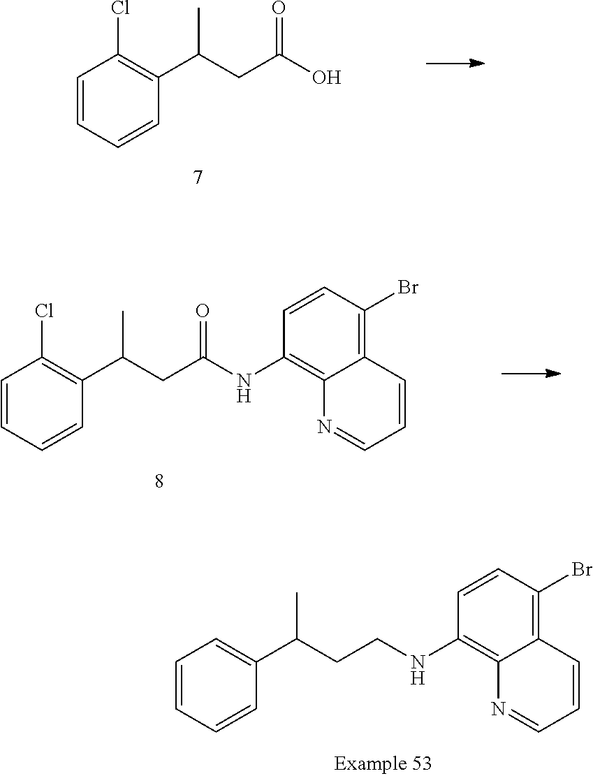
C1=CC=CC(C(CC(O)=O)C)=C1Cl.C1=CC=CC(C(CC(NC2=C3C(=C(Br)C=C2)C=CC=N3)=O)C)=C1Cl.C1=CC=CC(C(CCNC2=C3C(=C(Br)C=C2)C=CC=N3)C)=C1
